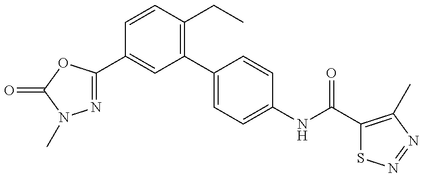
N1=C(C2=CC(C3=CC=C(NC(=O)C4=C(C)N=NS4)C=C3)=C(CC)C=C2)OC(=O)N1C
